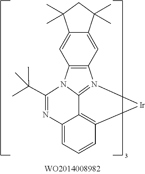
C12=CC3=C(C=C1C(C)(C)CC2(C)C)N1=C2C4=C(C=CC=C4N=C(C(C)(C)C)N32)[Ir]1
